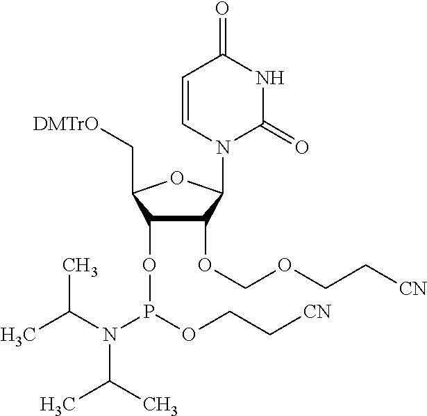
C1=CN(C2C(OCOCC[CN])C(OP(OCC[CN])N(C(C)C)C(C)C)C(C[DMTrO])O2)C(=O)NC1=O
